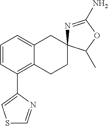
C1=CC(C2=CSC=N2)=C2C(=C1)CC1(CC2)N=C(N)OC1C
